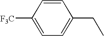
[F3C]C1=CC=C(CC)C=C1
